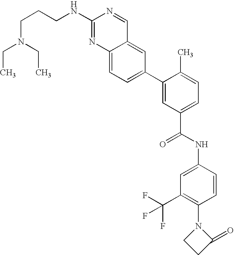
C12=CC=C(C3=CC(C(NC4=CC(C(F)(F)F)=C(N5CCC5=O)C=C4)=O)=CC=C3C)C=C1C=NC(NCCCN(CC)CC)=N2
